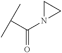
CC(C)C(=O)N1CC1
